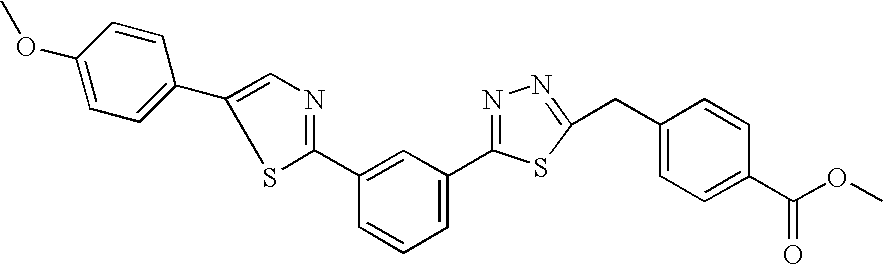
C1=C(C2=CN=C(C3=CC(C4=NN=C(CC5=CC=C(C(OC)=O)C=C5)S4)=CC=C3)S2)C=CC(OC)=C1
